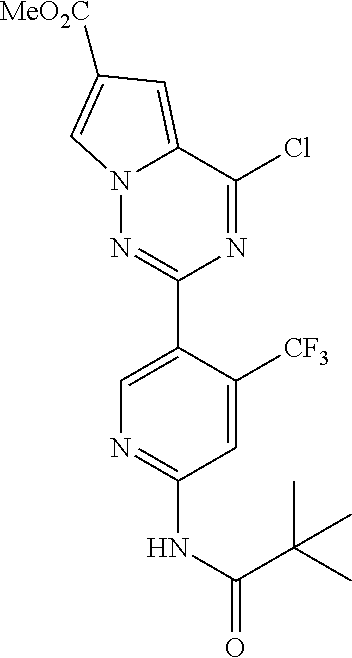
N12N=C(C3=CN=C(NC(=O)C(C)(C)C)C=C3[CF3])N=C(Cl)C1=CC([MeO2C])=C2
